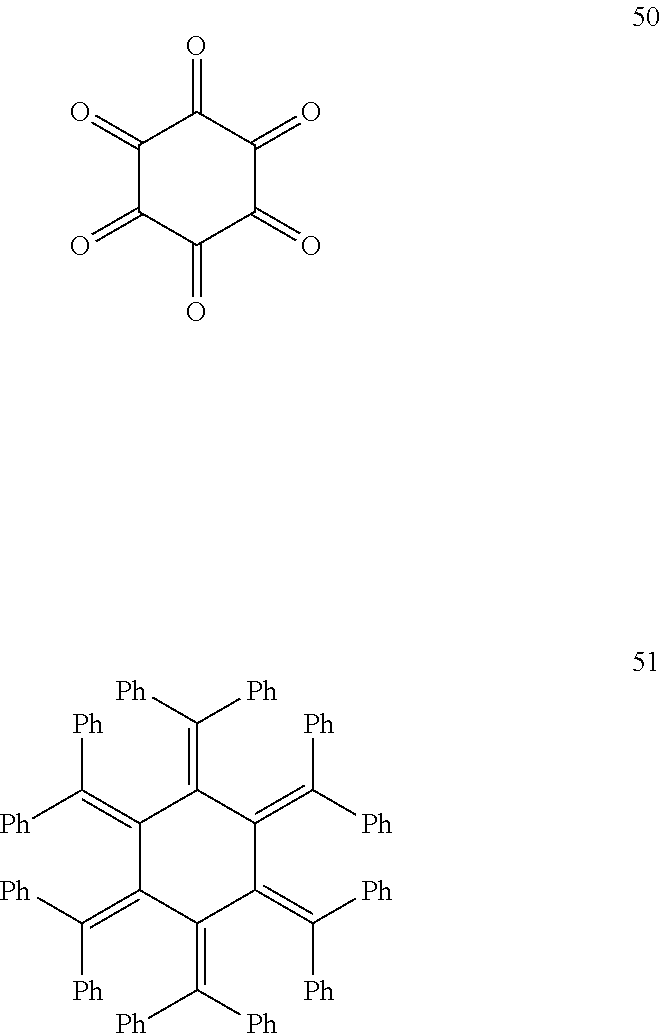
C1(=O)C(=O)C(=O)C(=O)C(=O)C1=O.C(=C1C(=C([Ph])[Ph])C(=C([Ph])[Ph])C(=C([Ph])[Ph])C(=C([Ph])[Ph])C1=C([Ph])[Ph])([Ph])[Ph]
